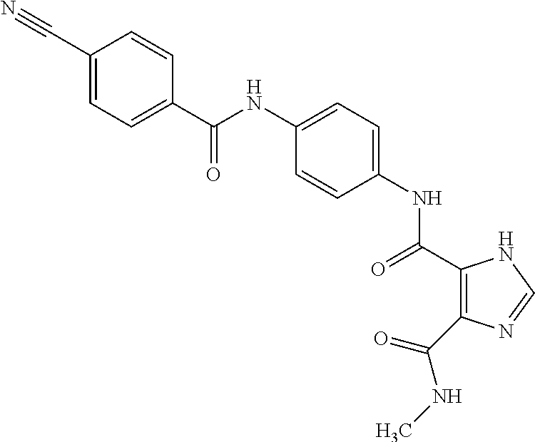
C(NC1=CC=C(NC(=O)C2=C(C(NC)=O)N=CN2)C=C1)(=O)C1=CC=C(C#N)C=C1
